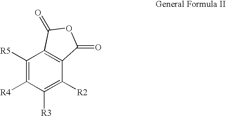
C1([R2])=C([R3])C([R4])=C([R5])C2=C1C(=O)OC2=O
